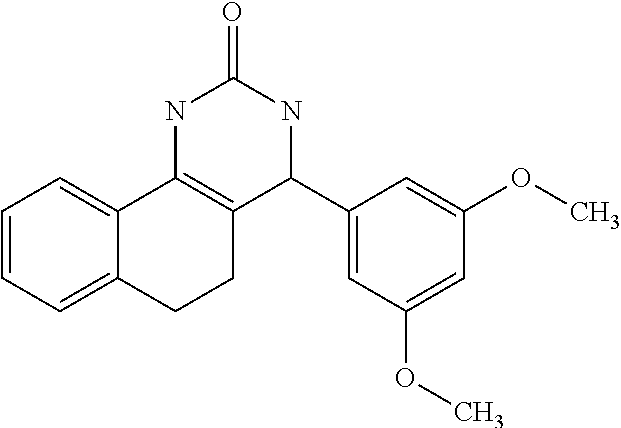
C1=CC=C2C(=C1)C1=C(CC2)C(C2=CC(OC)=CC(OC)=C2)NC(=O)N1
